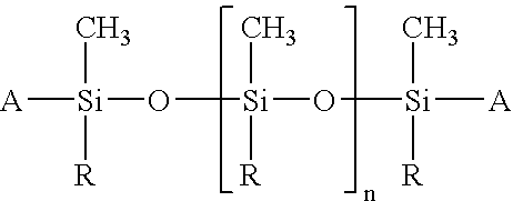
[A][Si](O[Si](O[Si]([A])(C)[R])(C)[R])(C)[R]
